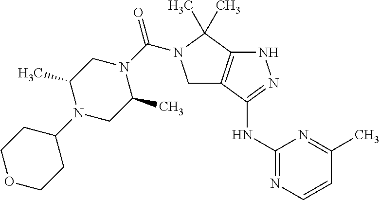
C1(NC2=NNC3=C2CN(C(N2CC(C)N(C4CCOCC4)CC2C)=O)C3(C)C)=NC=CC(C)=N1
